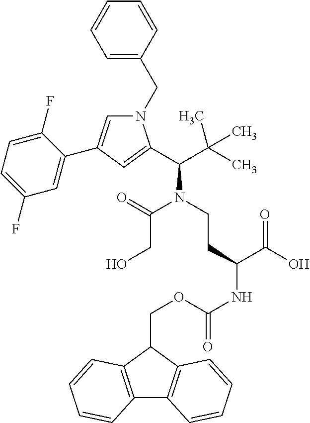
N1(CC2=CC=CC=C2)C=C(C2=CC(F)=CC=C2F)C=C1C(C(C)(C)C)N(CCC(NC(=O)OCC1C2=C(C3=C1C=CC=C3)C=CC=C2)C(O)=O)C(=O)CO
